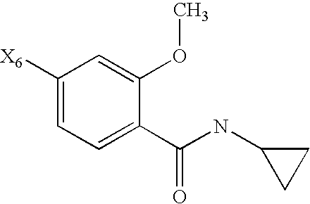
C1([X6])=CC=C(C(NC2CC2)=O)C(OC)=C1
